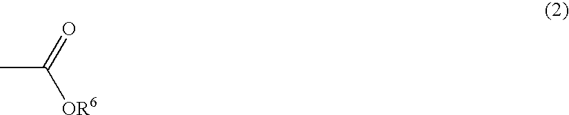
CC([OR6])=O
